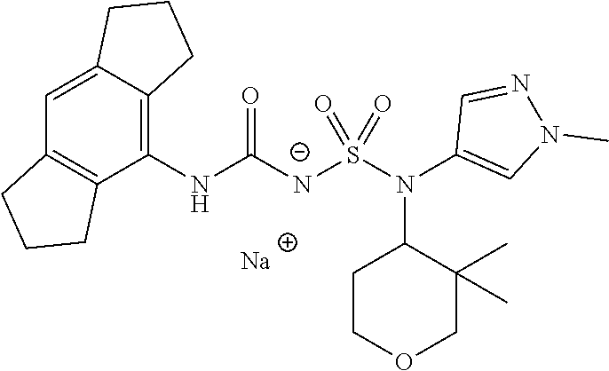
[Na].C12=CC3=C(C(NC([N-]S(N(C4=CN(C)N=C4)C4CCOCC4(C)C)(=O)=O)=O)=C1CCC2)CCC3
